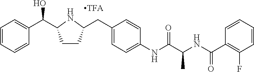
C1=CC=CC(C(C2CCC(CC3=CC=C(NC(C(NC(C4=C(F)C=CC=C4)=O)C)=O)C=C3)N2)O)=C1
